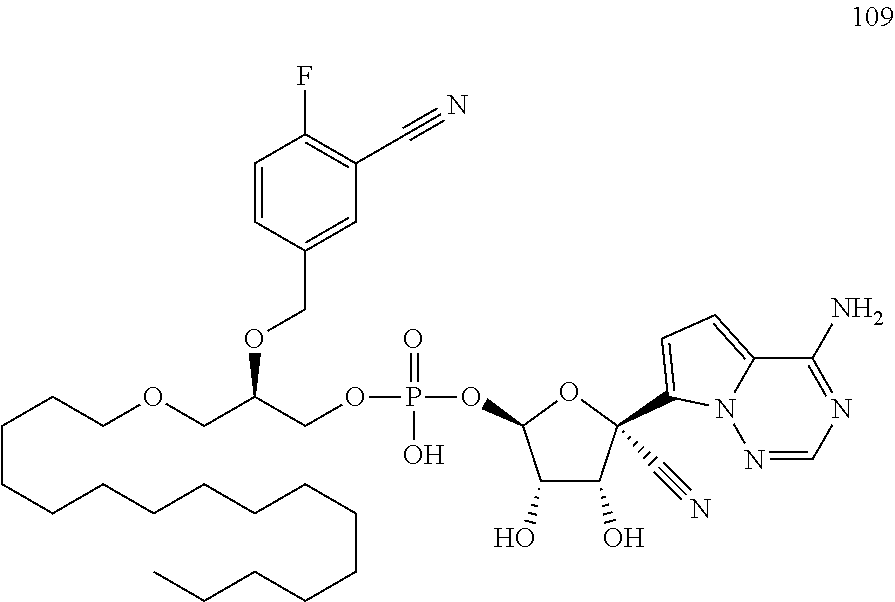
C(CCCCCCCCCCCCC)CCOCC(COP(=O)(O)OC1C(O)C(O)C(C#N)(C2=CC=C3C(N)=NC=NN32)O1)OCC1=CC(C#N)=C(F)C=C1
